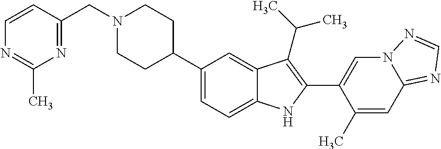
N1(CC2=NC(C)=NC=C2)CCC(C2=CC=C3C(=C2)C(C(C)C)=C(C2=CN4C(=NC=N4)C=C2C)N3)CC1
